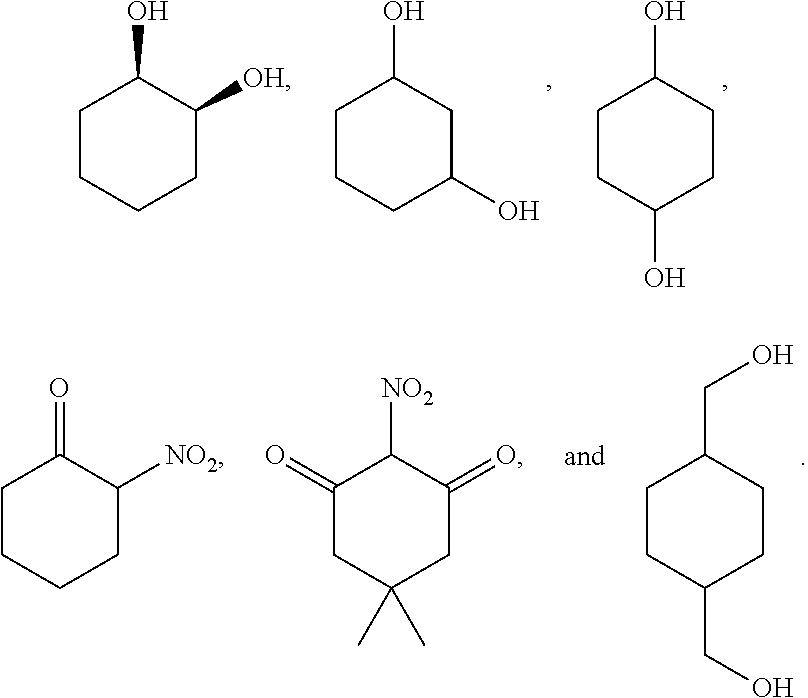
C1CCC(O)CC1O.C1CC(O)CCC1O.C1CCCC([OH])C1O.C1CC(CO)CCC1CO.C1CCCC([NO2])C1=O.C1(=O)CC(C)(C)CC(=O)C1[NO2]
